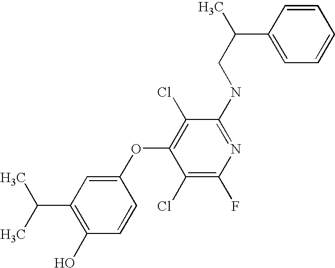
CC(CNC1=NC(F)=C(Cl)C(OC2=CC(C(C)C)=C(O)C=C2)=C1Cl)C1=CC=CC=C1
